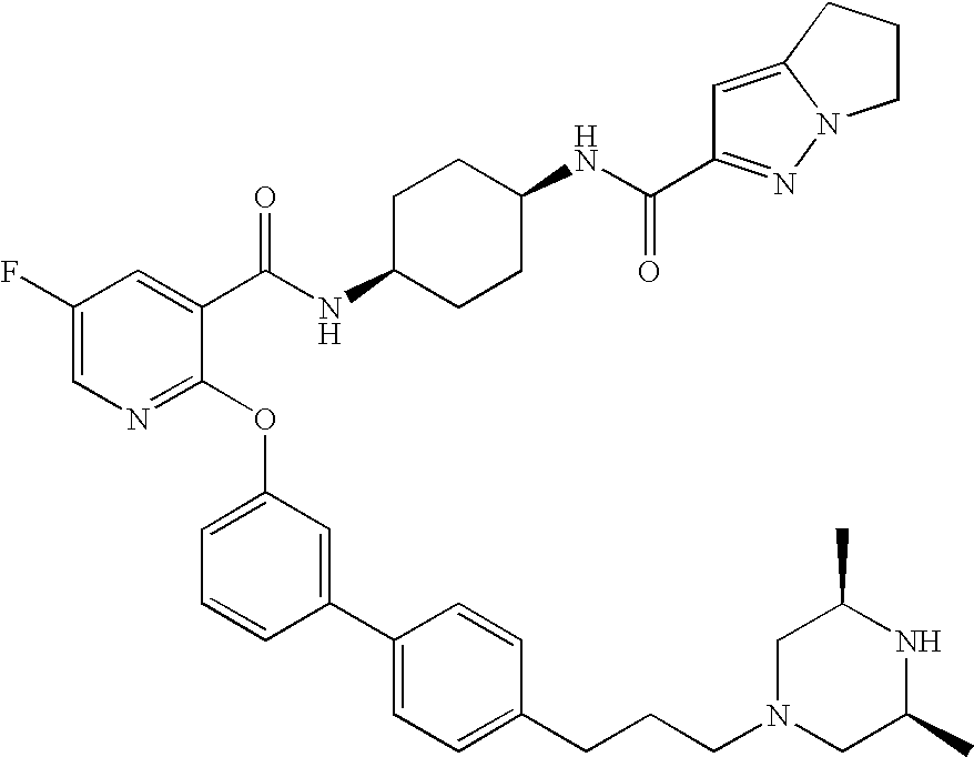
C1(F)=CN=C(OC2=CC=CC(C3=CC=C(CCCN4CC(C)NC(C)C4)C=C3)=C2)C(C(NC2CCC(NC(=O)C3=NN4C(=C3)CCC4)CC2)=O)=C1
